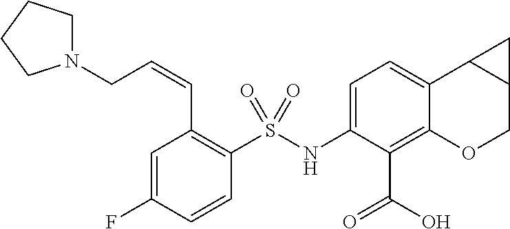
C1=C(NS(C2=C(C=CCN3CCCC3)C=C(F)C=C2)(=O)=O)C(C(O)=O)=C2C(=C1)C1C(CO2)C1
